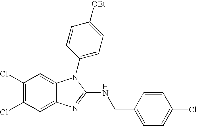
C1(Cl)=C(Cl)C=C2C(=C1)N(C1=CC=C([OEt])C=C1)C(NCC1=CC=C(Cl)C=C1)=N2
